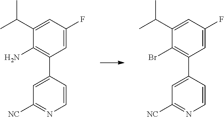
C1=C(F)C=C(C(C)C)C(N)=C1C1=CC([NC])=NC=C1.C1=C(F)C=C(C(C)C)C(Br)=C1C1=CC([NC])=NC=C1
